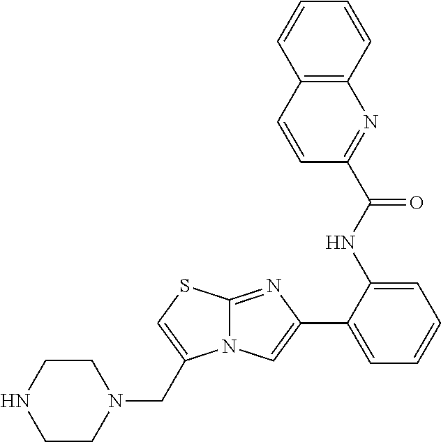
C12=NC(C3=CC=CC=C3NC(C3=NC4=C(C=C3)C=CC=C4)=O)=CN1C(CN1CCNCC1)=CS2
